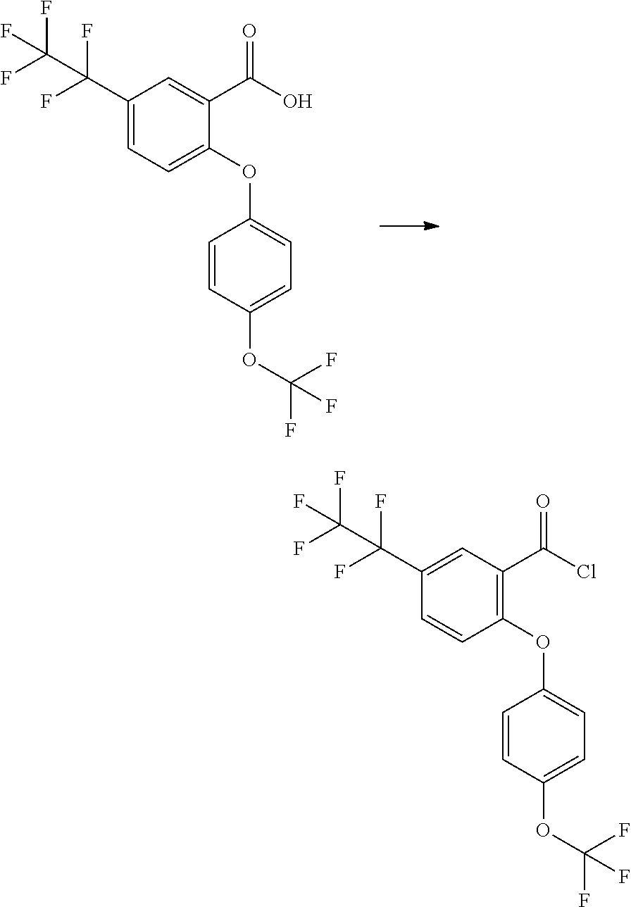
C1(C(O)=O)=CC(C(C(F)(F)F)(F)F)=CC=C1OC1=CC=C(OC(F)(F)F)C=C1.C1(C(Cl)=O)=C(OC2=CC=C(OC(F)(F)F)C=C2)C=CC(C(C(F)(F)F)(F)F)=C1
